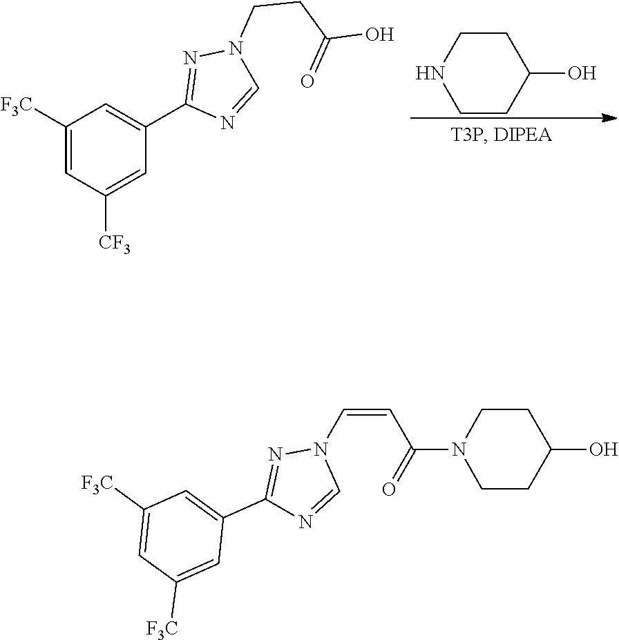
C1CNCCC1O.C1([F3C])=CC([CF3])=CC(C2=NN(CCC(O)=O)C=N2)=C1.C1([F3C])=CC([F3C])=CC(C2=NN(C=CC(N3CCC(O)CC3)=O)C=N2)=C1
